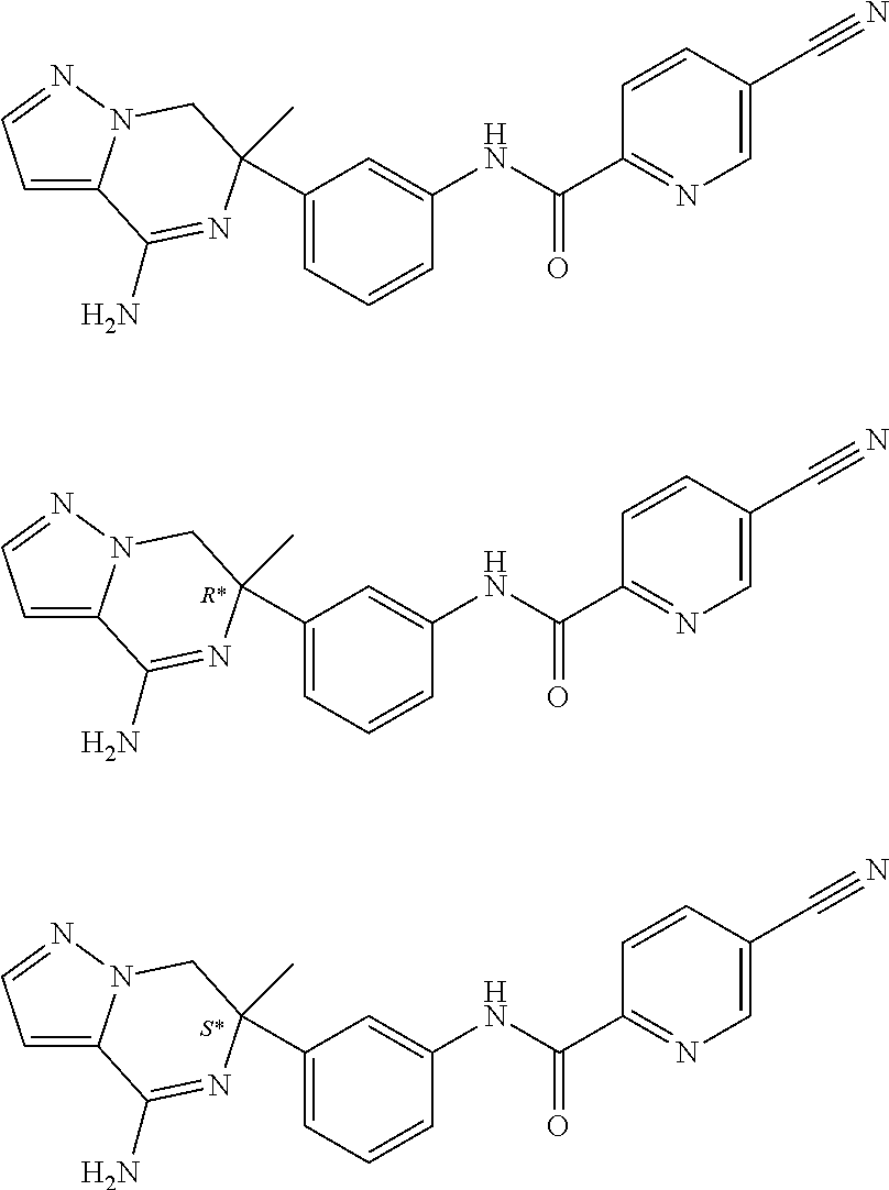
C1(C2(C)N=C(N)C3=CC=NN3C2)=CC=CC(NC(C2=NC=C(C#N)C=C2)=O)=C1.C1(C2(C)N=C(N)C3=CC=NN3C2)=CC=CC(NC(C2=NC=C(C#N)C=C2)=O)=C1.C1(C2(C)N=C(N)C3=CC=NN3C2)=CC=CC(NC(C2=NC=C(C#N)C=C2)=O)=C1
